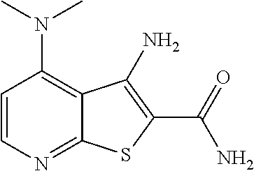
C1=CN=C2C(=C1N(C)C)C(N)=C(C(N)=O)S2
